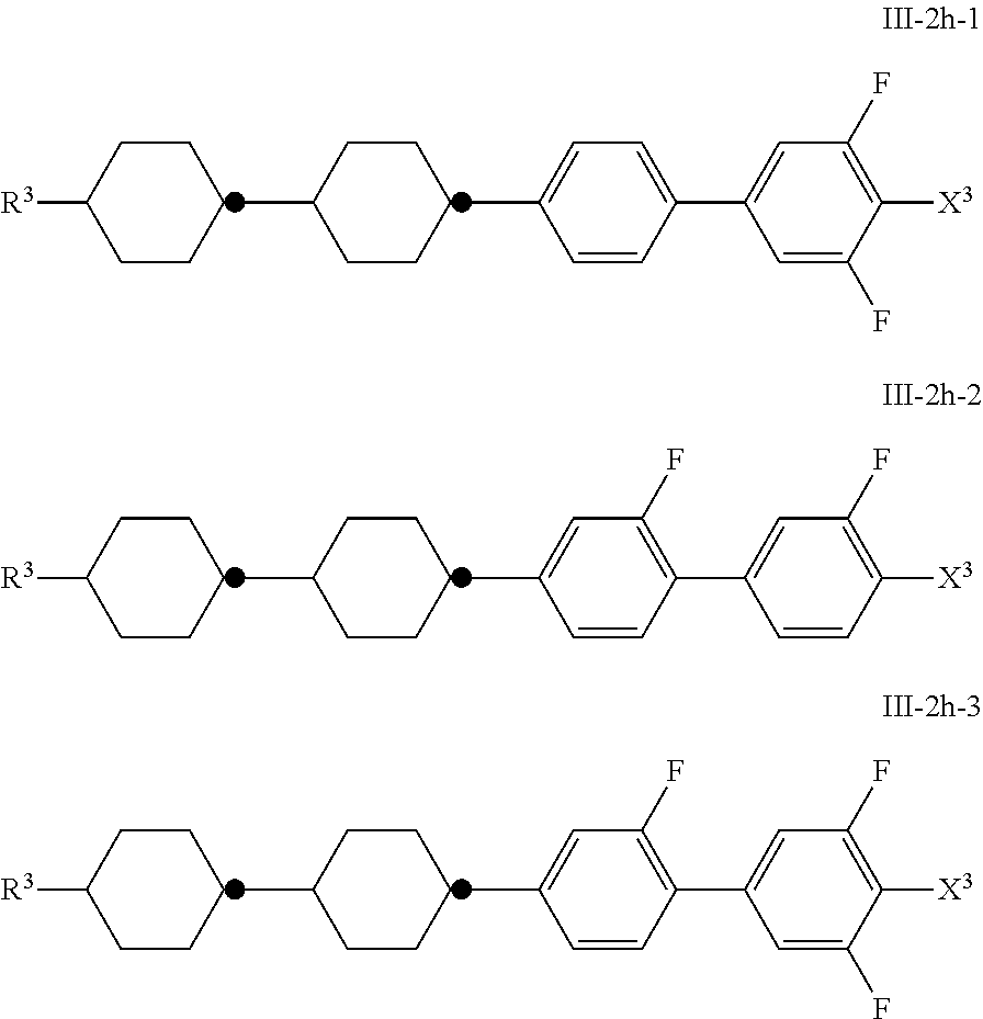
C1CCCCC1C.C1CCCCC1[R3].C1=C(F)C([X3])=C(F)C=C1C1=CC=C(C)C=C1.C1CCCCC1C.C1CCCCC1[R3].C1=CC([X3])=C(F)C=C1C1=C(F)C=C(C)C=C1.C1CCCCC1C.C1CCCCC1[R3].C1=C(F)C([X3])=C(F)C=C1C1=C(F)C=C(C)C=C1
